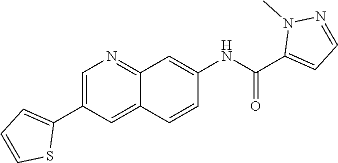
C1=C(C2=CC=CS2)C=C2C(=N1)C=C(NC(=O)C1=CC=NN1C)C=C2
